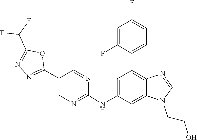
C1(NC2=CC(C3=CC=C(F)C=C3F)=C3N=CN(CCO)C3=C2)=NC=C(C2=NN=C(C(F)F)O2)C=N1
